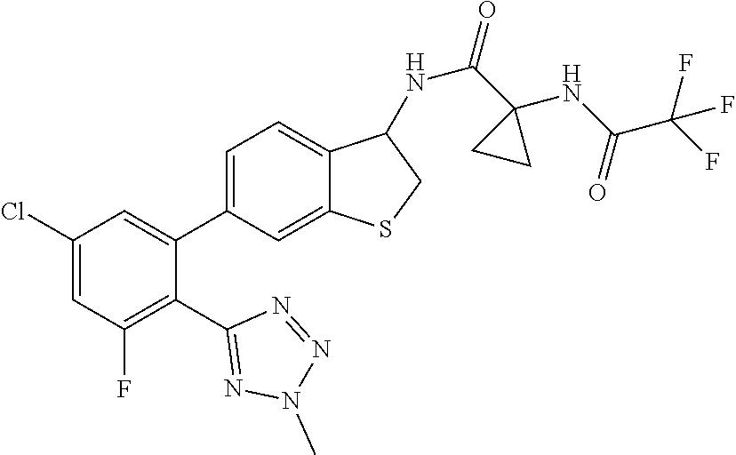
C1(Cl)=CC(F)=C(C2=NN(C)N=N2)C(C2=CC=C3C(=C2)SCC3NC(C2(NC(C(F)(F)F)=O)CC2)=O)=C1
